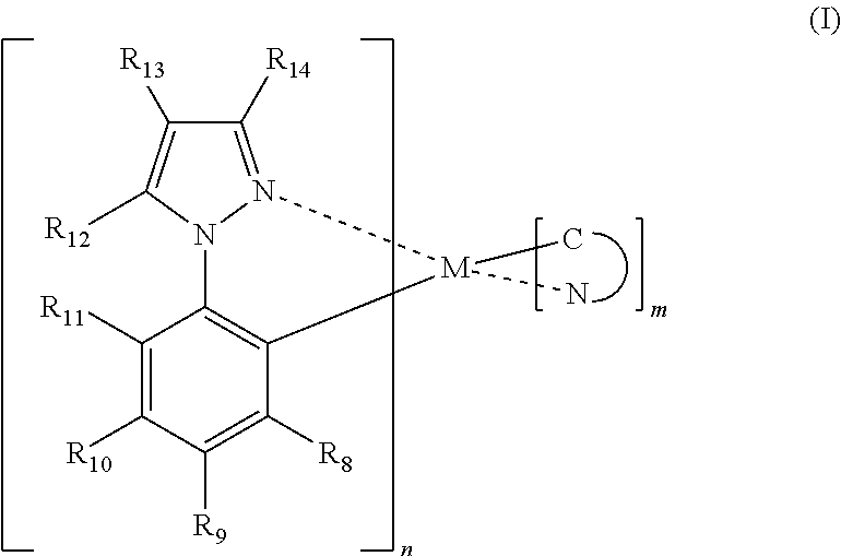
C1([R14])=N2N(C([R12])=C1[R13])C1=C(C([R8])=C([R9])C([R10])=C1[R11])[M]2(N)C
